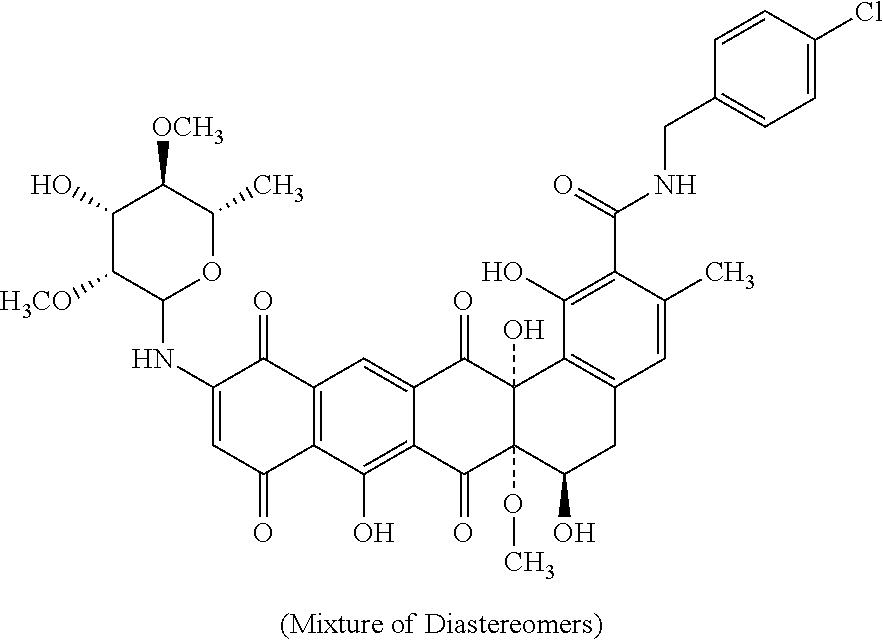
C1(NC2=CC(=O)C3=C(C2=O)C=C2C(=C3O)C(=O)C3(OC)C(O)(C2=O)C2=C(CC3O)C=C(C)C(C(=O)NCC3=CC=C(Cl)C=C3)=C2O)OC(C)C([OCH3])C(O)C1[H3CO]
